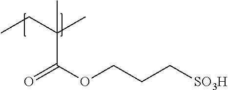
CCC(C)(C(OCCC[SO3H])=O)C
